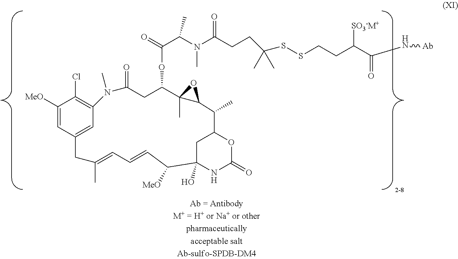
C1([MeO])=CC2=CC(=C1Cl)N(C)C(=O)CC(OC(=O)C(C)N(C(=O)CCC(SSCCC(C(N[Ab])=O)[SO3-M+])(C)C)C)C1(C)C(C(C)C3CC(O)(C([MeO])C=CC=C(C)C2)NC(=O)O3)O1
